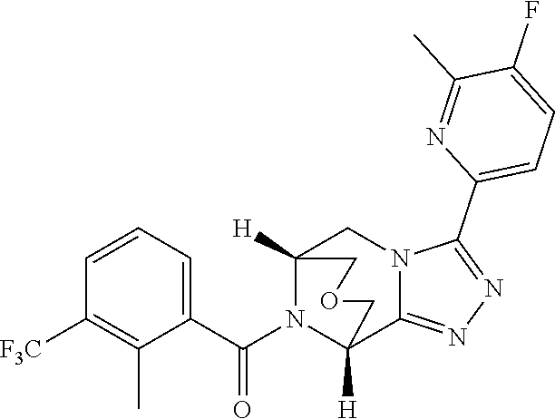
C1=CC=C(C(N2C3([H])C4=NN=C(C5=CC=C(F)C(C)=N5)N4CC2([H])COC3)=O)C(C)=C1[F3C]
